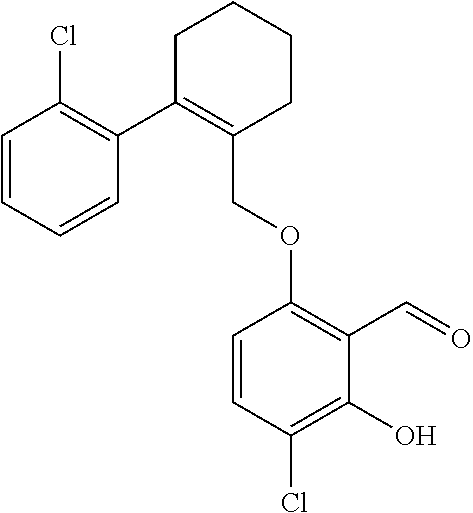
C1C(C2=C(Cl)C=CC=C2)=C(COC2=C(C=O)C(O)=C(Cl)C=C2)CCC1
